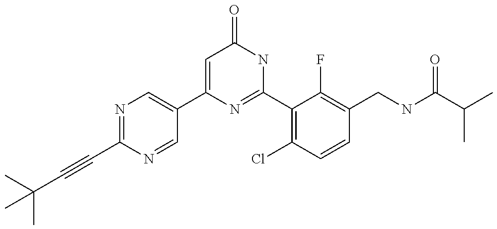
C1(C2=CN=C(C#CC(C)(C)C)N=C2)=CC(=O)NC(C2=C(Cl)C=CC(CNC(C(C)C)=O)=C2F)=N1
